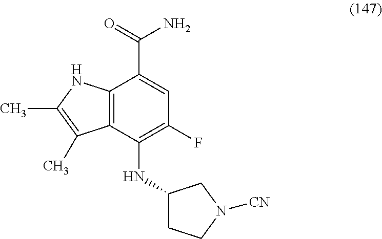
C12=C(C(NC3CCN([CN])C3)=C(F)C=C1C(=O)N)C(C)=C(C)N2
